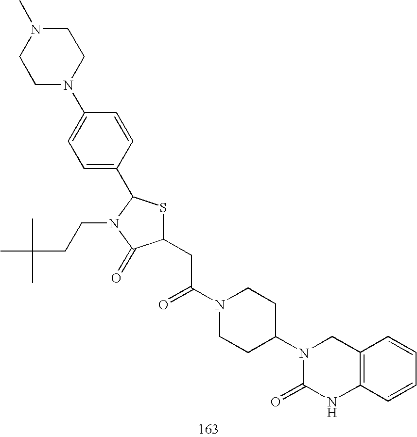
C1(CC(N2CCC(N3C(=O)NC4=C(C3)C=CC=C4)CC2)=O)SC(C2=CC=C(N3CCN(C)CC3)C=C2)N(CCC(C)(C)C)C1=O
